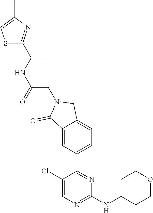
C1(Cl)=CN=C(NC2CCOCC2)N=C1C1=CC=C2C(=C1)C(=O)N(CC(NC(C)C1=NC(C)=CS1)=O)C2
